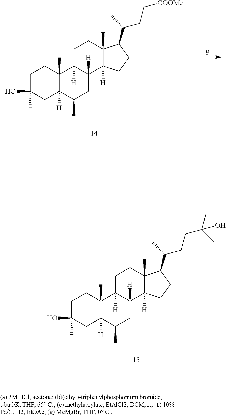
C1C(O)(C)CC2([H])C(C)(C1)C1([H])C([H])(CC2C)C2([H])C(C)(CC1)C(C(C)CC[COOMe])CC2.C1C(O)(C)CC2([H])C(C)(C1)C1([H])C([H])(CC2C)C2([H])C(C)(CC1)C(C(C)CCC(C)(C)O)CC2
